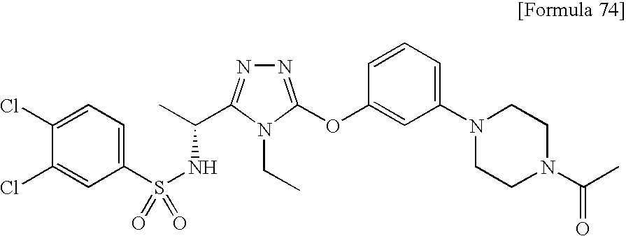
C1(S(NC(C)C2=NN=C(OC3=CC(N4CCN(C(C)=O)CC4)=CC=C3)N2CC)(=O)=O)=CC=C(Cl)C(Cl)=C1
